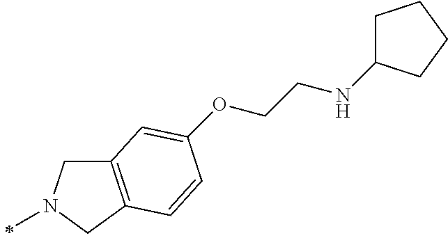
C12=C(CN(C)C1)C=CC(OCCNC1CCCC1)=C2
